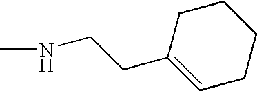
CNCCC1=CCCCC1
